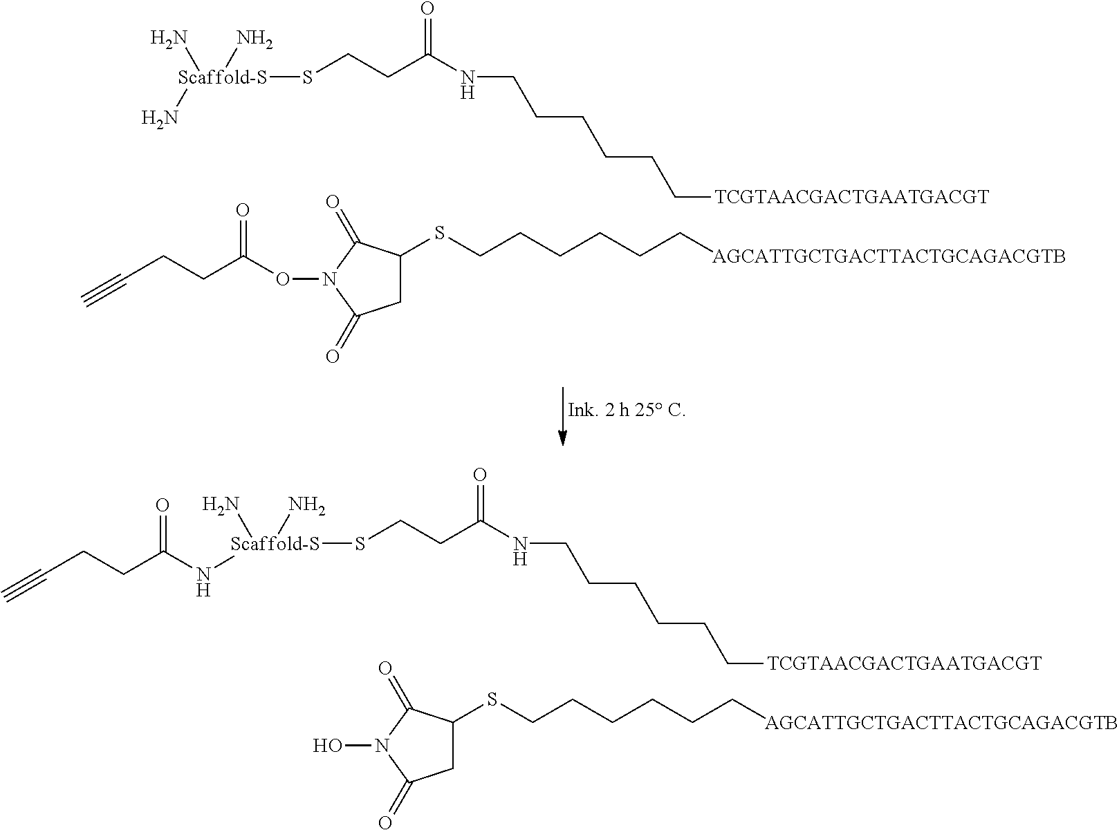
N(CCCCCC[TCGTAACGACTGAATGACGT])C(CCS[Scaffold-S](N)(N)N)=O.C(CCC(ON1C(=O)CC(SCCCCCC[AGCATTGCTGACTTACTGCAGACGTB])C1=O)=O)#C.ON1C(=O)CC(SCCCCCC[AGCATTGCTGACTTACTGCAGACGTB])C1=O.N(CCCCCC[TCGTAACGACTGAATGACGT])C(CCS[Scaffold-S](N)(N)NC(CCC#C)=O)=O
